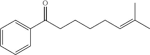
C(CCCCC=C(C)C)(C1=CC=CC=C1)=O
